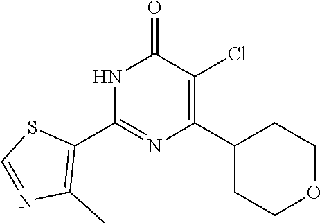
N1C(C2=C(C)N=CS2)=NC(C2CCOCC2)=C(Cl)C1=O
